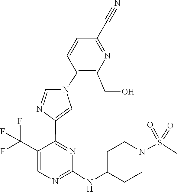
C1(NC2CCN(S(=O)(=O)C)CC2)=NC=C(C(F)(F)F)C(C2=CN(C3=C(CO)N=C(C#N)C=C3)C=N2)=N1
